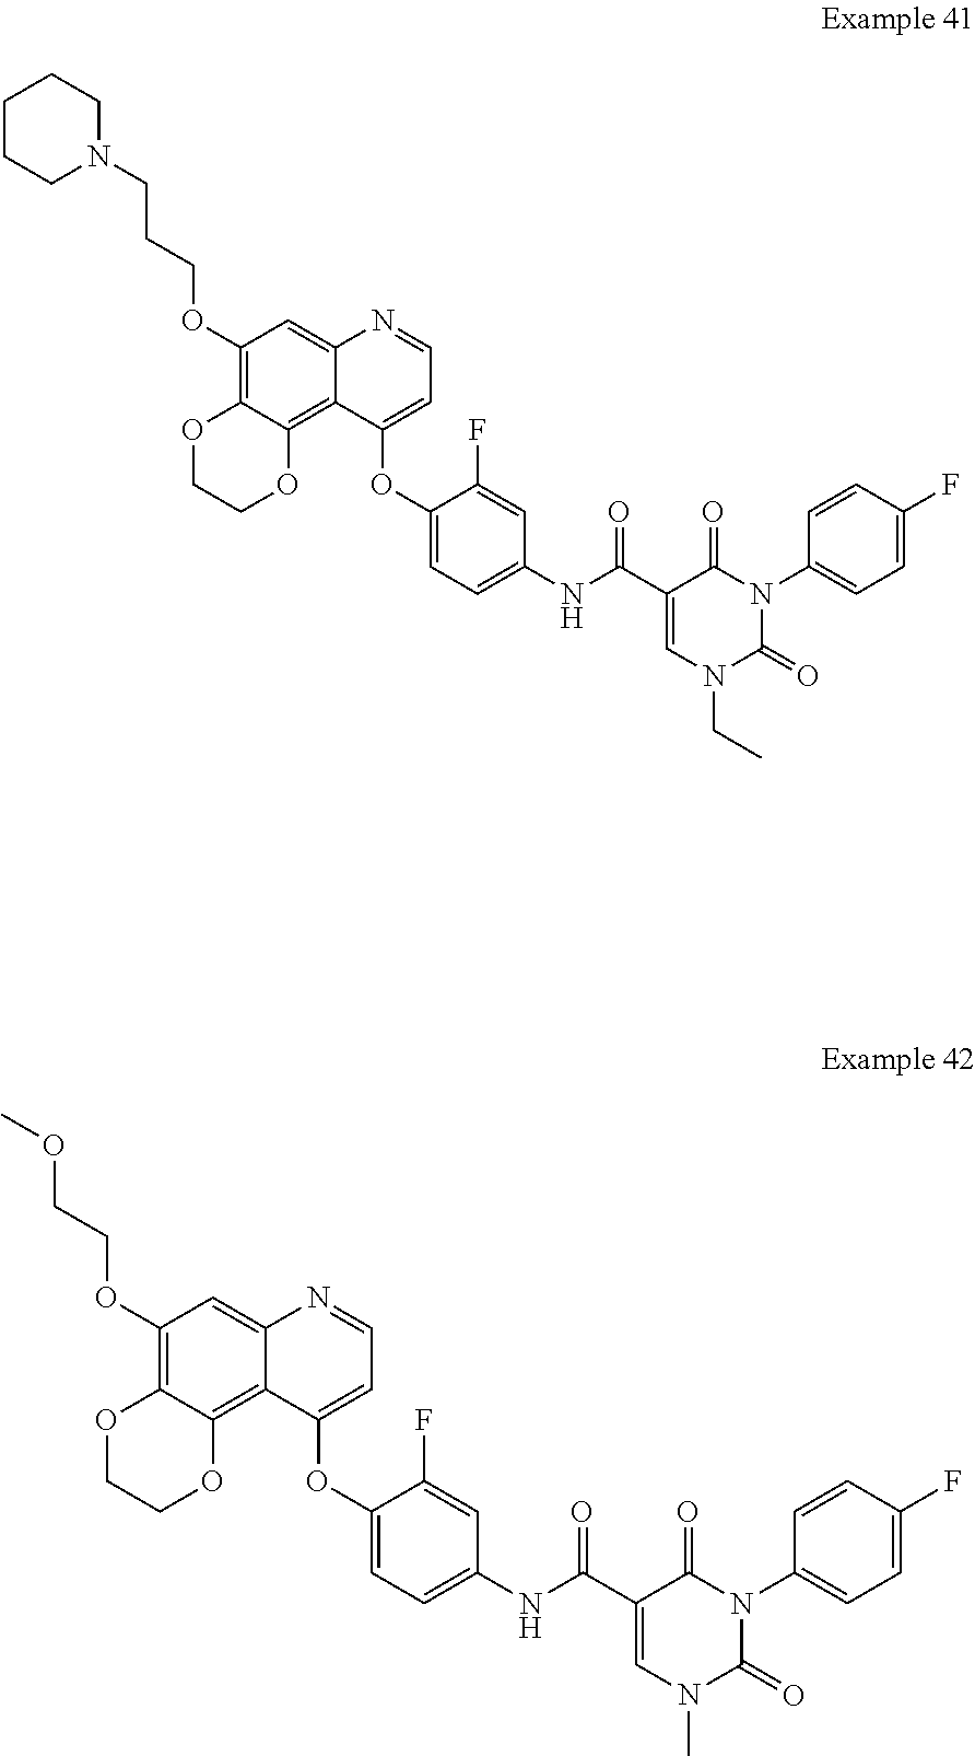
N1(C2=CC=C(F)C=C2)C(=O)N(CC)C=C(C(NC2=CC=C(OC3=CC=NC4=CC(OCCCN5CCCCC5)=C5C(=C43)OCCO5)C(F)=C2)=O)C1=O.N1(C2=CC=C(F)C=C2)C(=O)N(C)C=C(C(NC2=CC=C(OC3=CC=NC4=CC(OCCOC)=C5C(=C43)OCCO5)C(F)=C2)=O)C1=O
